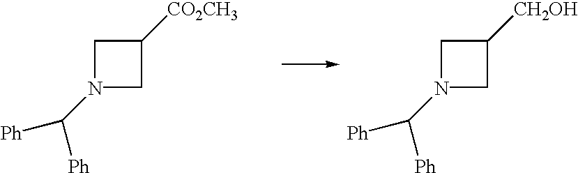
C1N(C([Ph])[Ph])CC1[CO2CH3].C1N(C([Ph])[Ph])CC1[CH2OH]
